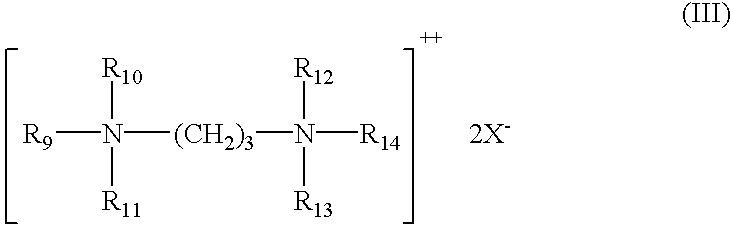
[R9]N([(CH2)3]N([R12])([R13])[R14])([R10])[R11].[2X-]
